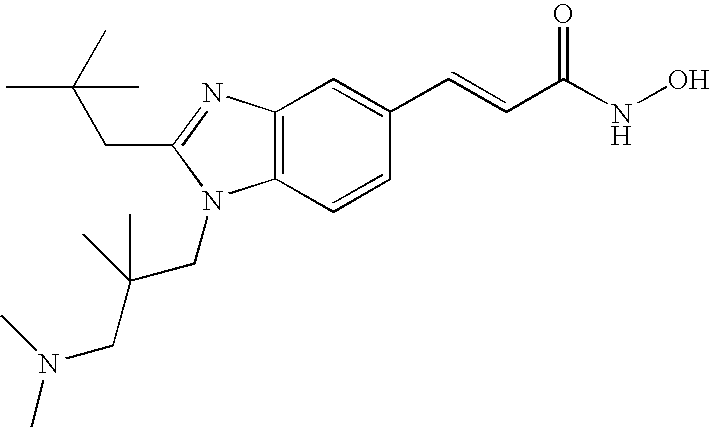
CC(CC1=NC2=C(N1CC(CN(C)C)(C)C)C=CC(C=CC(NO)=O)=C2)(C)C
